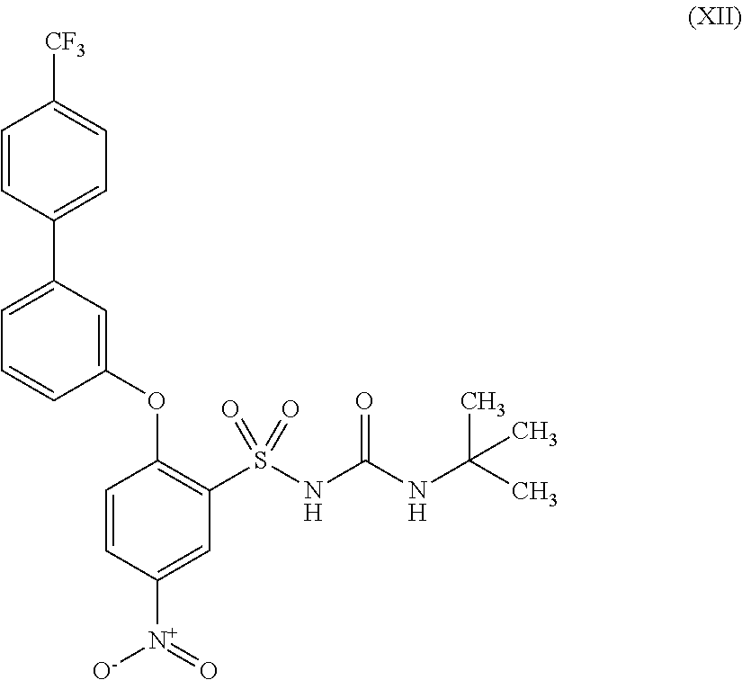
C1=CC(C2=CC=CC(OC3=C(S(NC(NC(C)(C)C)=O)(=O)=O)C=C([N+]([O-])=O)C=C3)=C2)=CC=C1[CF3]
